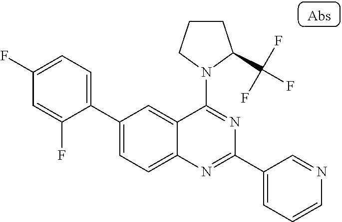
C1(C2=CC=C(F)C=C2F)=CC=C2C(=C1)C(N1CCCC1C(F)(F)F)=NC(C1=CC=CN=C1)=N2
